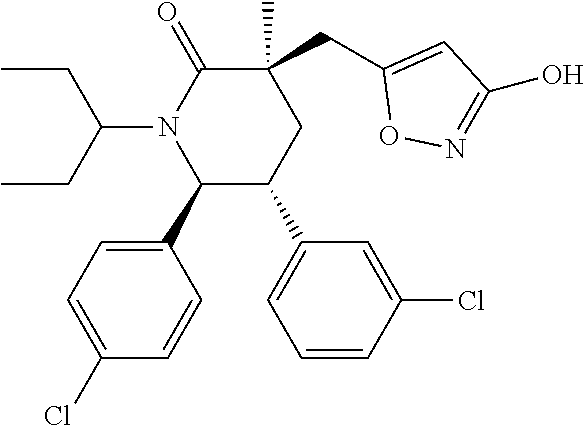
C1(C2=CC=C(Cl)C=C2)C(C2=CC=CC(Cl)=C2)CC(C)(CC2=CC(O)=NO2)C(=O)N1C(CC)CC
